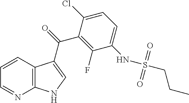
C12=C(C=CC=N1)C(C(C1=C(F)C(NS(CCC)(=O)=O)=CC=C1Cl)=O)=CN2
